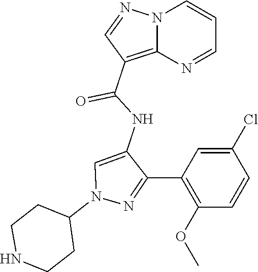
N12C(=C(C(NC3=CN(C4CCNCC4)N=C3C3=C(OC)C=CC(Cl)=C3)=O)C=N1)N=CC=C2
